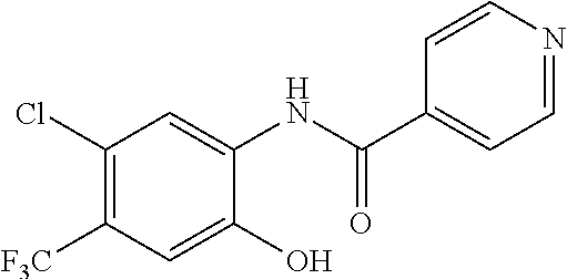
C1(Cl)=C([F3C])C=C(O)C(NC(C2=CC=NC=C2)=O)=C1
